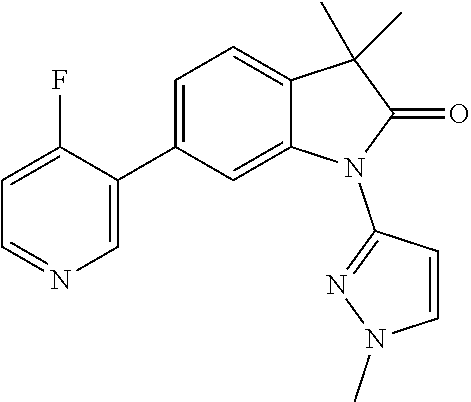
C1=C(C2=CN=CC=C2F)C=C2C(=C1)C(C)(C)C(=O)N2C1=NN(C)C=C1
